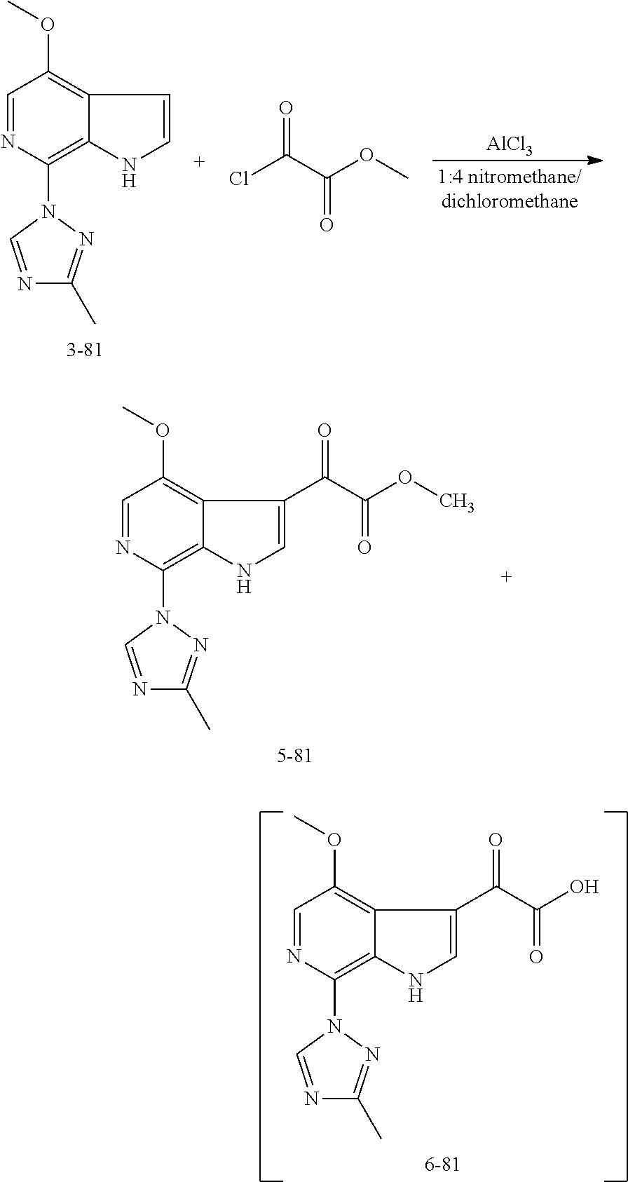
C1=NC(N2N=C(C)N=C2)=C2C(=C1OC)C(C(C(O)=O)=O)=CN2.C1=NC(N2N=C(C)N=C2)=C2C(=C1OC)C=CN2.[AlCl3].ClC(C(OC)=O)=O.C1=NC(N2N=C(C)N=C2)=C2C(=C1OC)C(C(C(OC)=O)=O)=CN2
